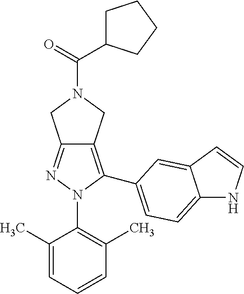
C12=NN(C3=C(C)C=CC=C3C)C(C3=CC=C4NC=CC4=C3)=C1CN(C(=O)C1CCCC1)C2
